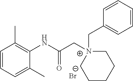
C1=CC=C(C)C(NC(C[N+]2(CC3=CC=CC=C3)CCCCC2)=O)=C1C.[Br-]
